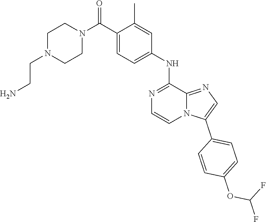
C1=C(NC2=NC=CN3C2=NC=C3C2=CC=C(OC(F)F)C=C2)C=C(C)C(C(N2CCN(CCN)CC2)=O)=C1
